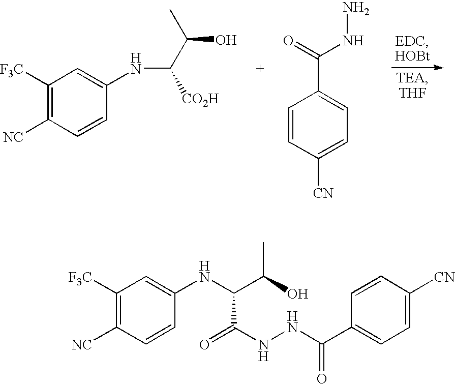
C1([F3C])=C([NC])C=CC(NC([CO2H])C(C)O)=C1.C1=CC([CN])=CC=C1C(=O)NN.C1([F3C])=C([NC])C=CC(NC(C(O)C)C(=O)NNC(C2=CC=C([CN])C=C2)=O)=C1
